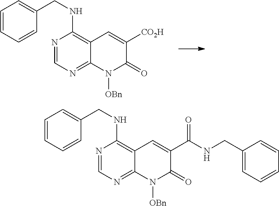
N1=CN=C2C(=C1NCC1=CC=CC=C1)C=C(C(NCC1=CC=CC=C1)=O)C(=O)N2[OBn].N1=CN=C2C(=C1NCC1=CC=CC=C1)C=C([CO2H])C(=O)N2[OBn]
